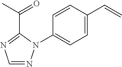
C1=NN(C2=CC=C(C=C)C=C2)C(C(C)=O)=N1
